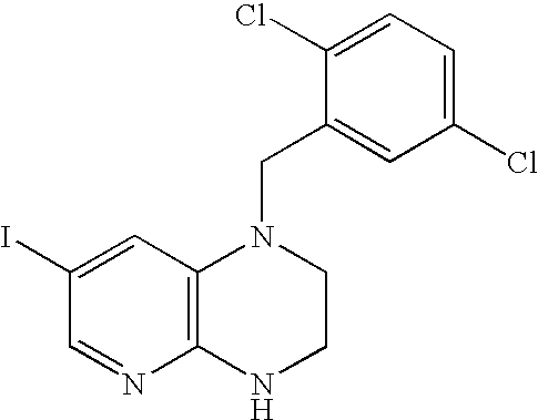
C12=C(NCCN1CC1=CC(Cl)=CC=C1Cl)N=CC(I)=C2
